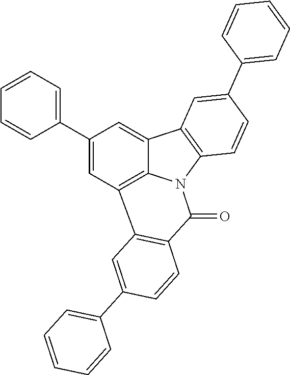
C1=CC=C(C2=CC3=C4C(=C2)C2=C(N4C(=O)C4=C3C=C(C3=CC=CC=C3)C=C4)C=CC(C3=CC=CC=C3)=C2)C=C1
